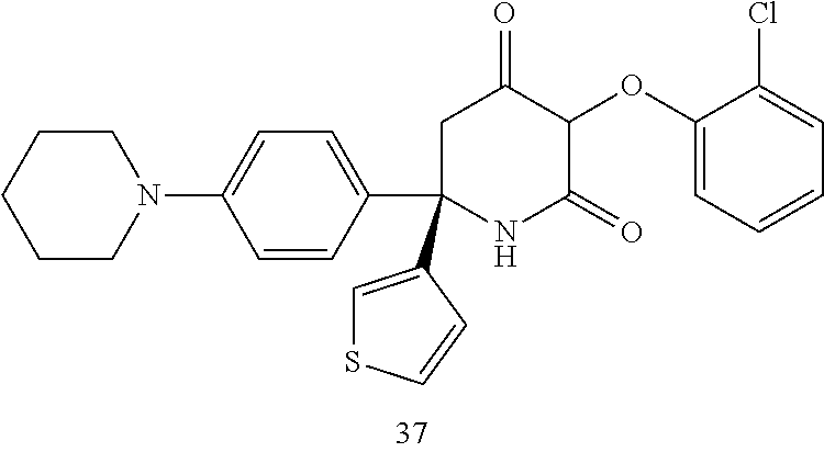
C1=CC(C2(C3=CSC=C3)NC(=O)C(OC3=CC=CC=C3Cl)C(=O)C2)=CC=C1N1CCCCC1
